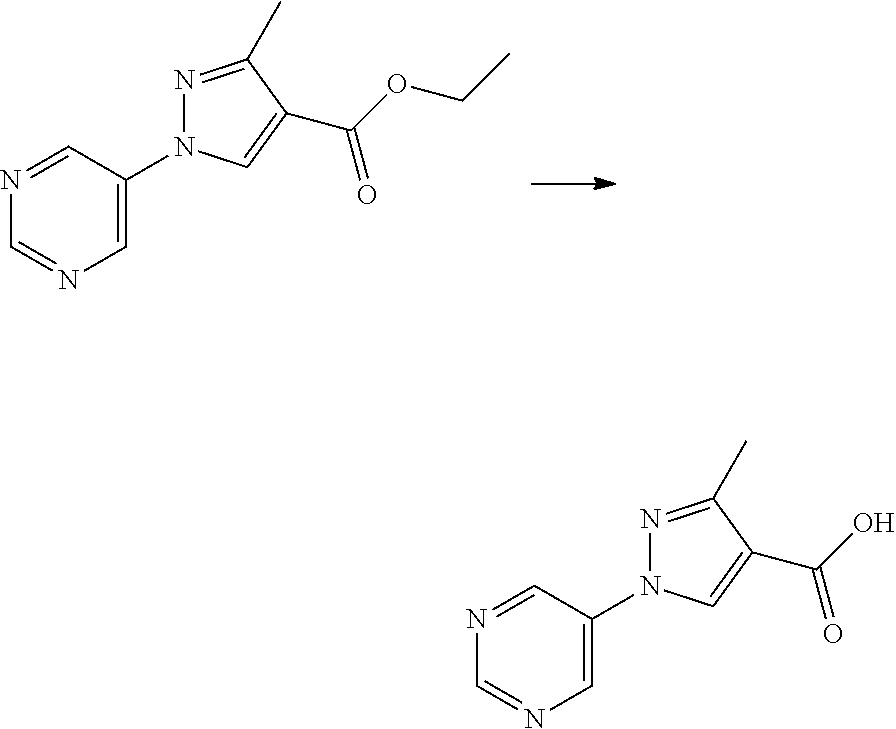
N1=CC(N2N=C(C)C(C(OCC)=O)=C2)=CN=C1.N1=CC(N2N=C(C)C(C(O)=O)=C2)=CN=C1
